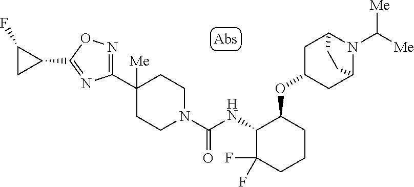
C1(C2([Me])CCN(C(NC3C(F)(F)CCCC3OC3CC4N(C([Me])[Me])C(C3)CC4)=O)CC2)=NOC(C2CC2F)=N1
